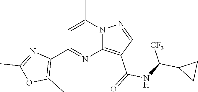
C12=C(C(=O)NC(C3CC3)[CF3])C=NN1C(C)=CC(C1=C(C)OC(C)=N1)=N2
